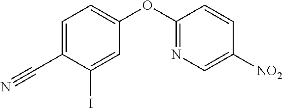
C1(OC2=NC=C([NO2])C=C2)=CC=C(C#N)C(I)=C1
